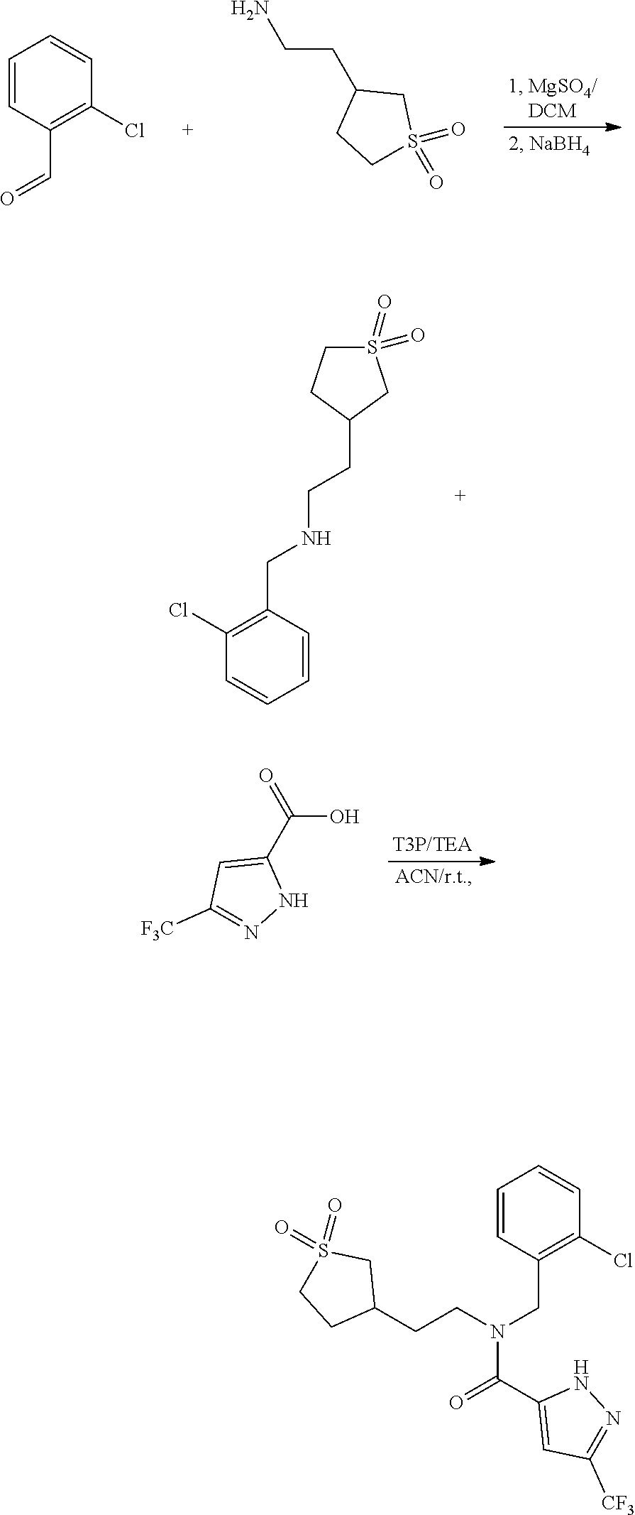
C1=CC(C=O)=C(Cl)C=C1.NCCC1CCS(=O)(=O)C1.C1(CNCCC2CS(=O)(=O)CC2)=C(Cl)C=CC=C1.O=C(C1=CC([F3C])=NN1)O.C(N(CC1=C(Cl)C=CC=C1)C(C1=CC([CF3])=NN1)=O)CC1CS(=O)(=O)CC1
